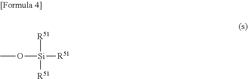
O([Si]([R51])([R51])[R51])C
